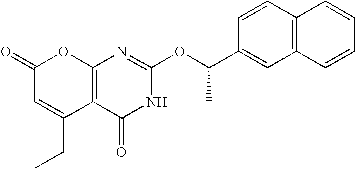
C12=C(C(=O)NC(OC(C3=CC4=C(C=C3)C=CC=C4)C)=N1)C(CC)=CC(=O)O2
